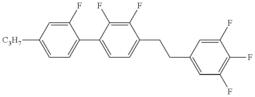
C1=C([C3H7])C=C(F)C(C2=CC=C(CCC3=CC(F)=C(F)C(F)=C3)C(F)=C2F)=C1
